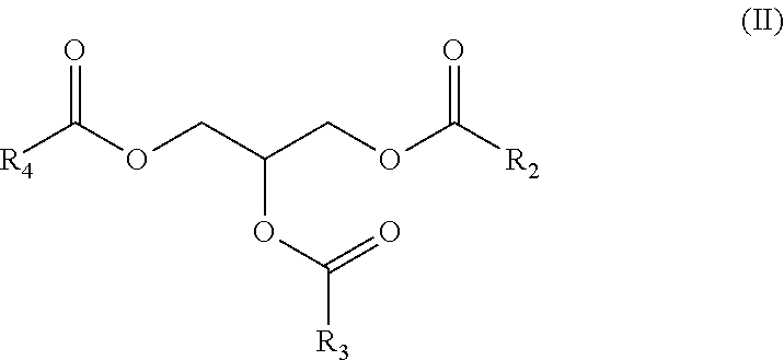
O=C(OC(COC(=O)[R4])COC(=O)[R2])[R3]
